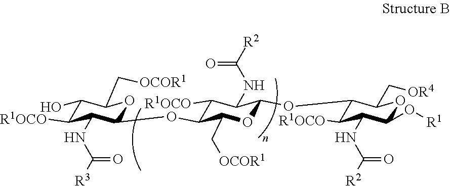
C1(OC2C([R1OCO])C(NC([R2])=O)C(OC3C([R1OCO])C(NC(=O)[R2])C(O[R1])OC3C[OR4])OC2C[OCOR1])OC(C[OCOR1])C(O)C([R1OCO])C1NC([R3])=O
